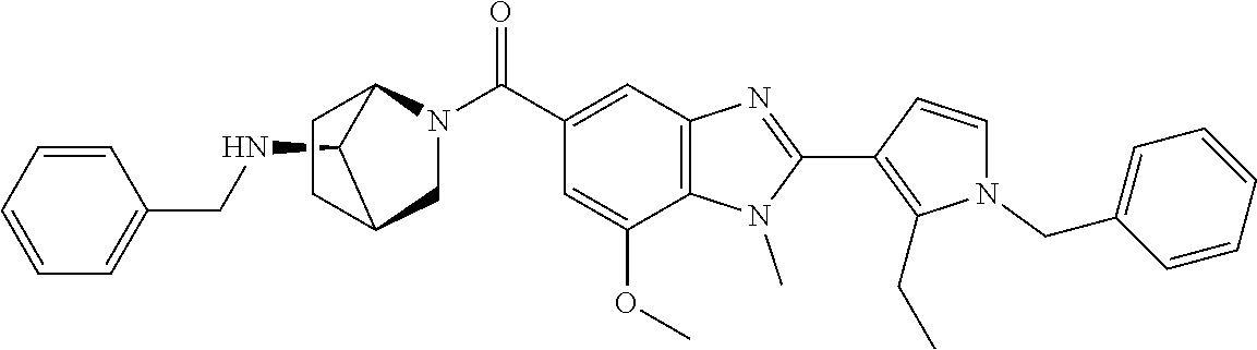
C1(NCC2=CC=CC=C2)C2CN(C(C3=CC4=C(N(C)C(C5=C(CC)N(CC6=CC=CC=C6)C=C5)=N4)C(OC)=C3)=O)C1CC2
